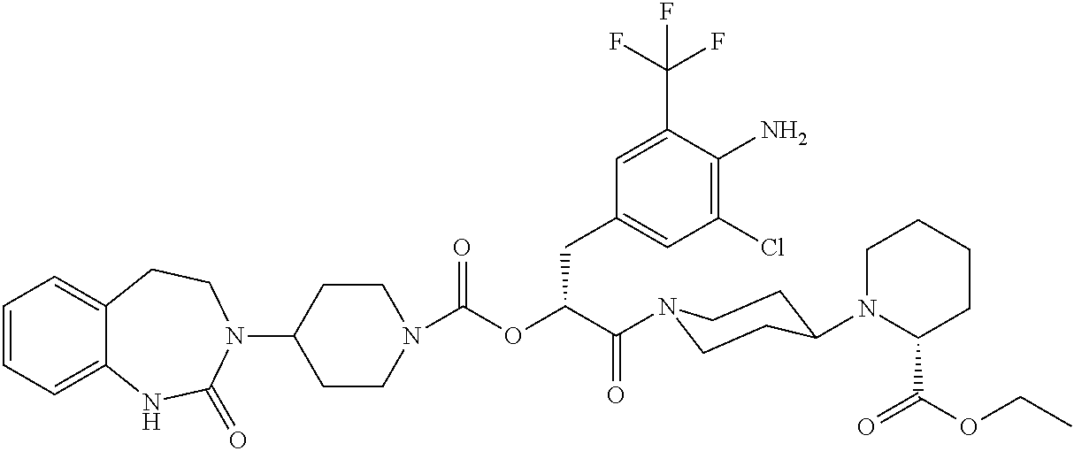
C1=CC=C2C(=C1)CCN(C1CCN(C(OC(C(=O)N3CCC(N4C(C(OCC)=O)CCCC4)CC3)CC3=CC(Cl)=C(N)C(C(F)(F)F)=C3)=O)CC1)C(=O)N2
